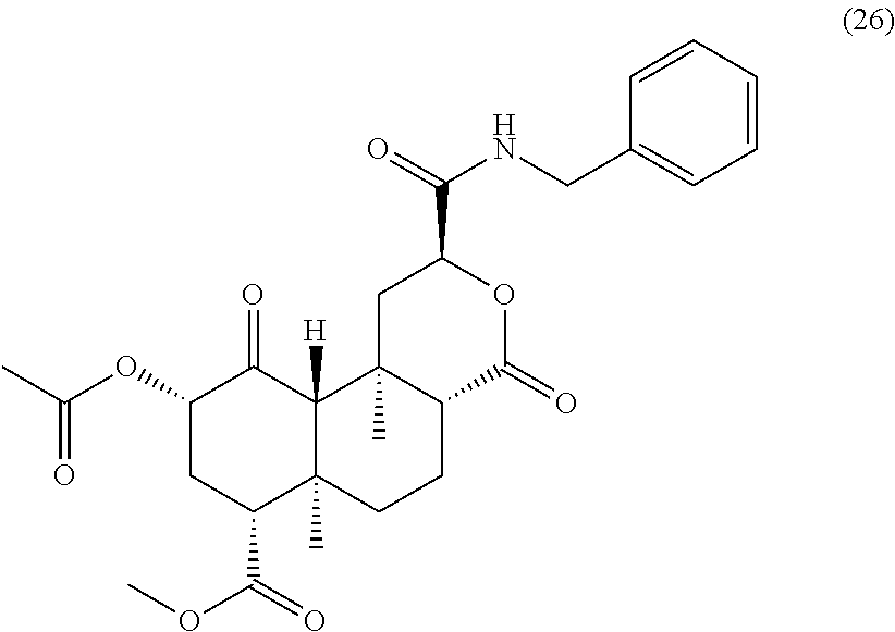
C1(OC(C)=O)CC(C(=O)OC)C2(C)C([H])(C1=O)C1(C)C(CC2)C(=O)OC(C(=O)NCC2=CC=CC=C2)C1
